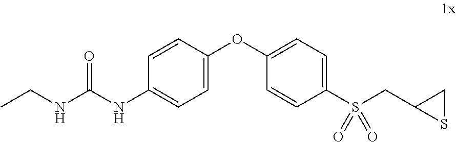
C1=CC(OC2=CC=C(S(CC3CS3)(=O)=O)C=C2)=CC=C1NC(NCC)=O
